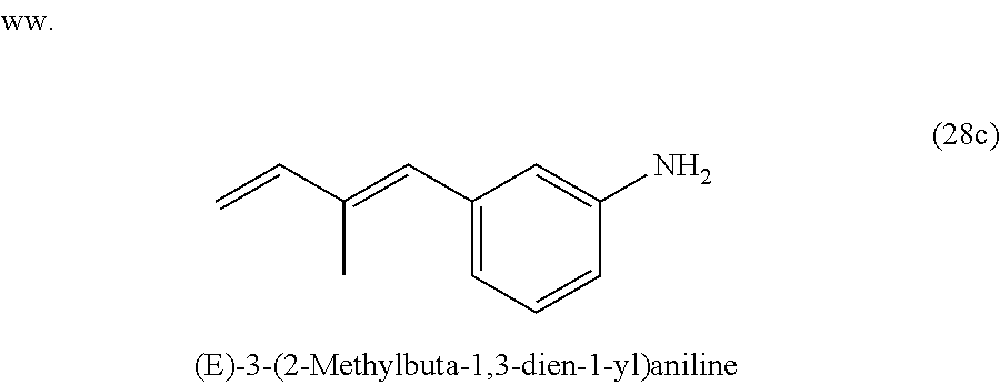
C1(C=C(C=C)C)=CC=CC(N)=C1
